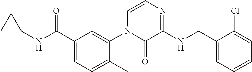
C1(C(NC2CC2)=O)=CC=C(C)C(N2C(=O)C(NCC3=CC=CC=C3Cl)=NC=C2)=C1
